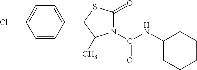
C1(C2=CC=C(Cl)C=C2)C(C)N(C(NC2CCCCC2)=O)C(=O)S1
